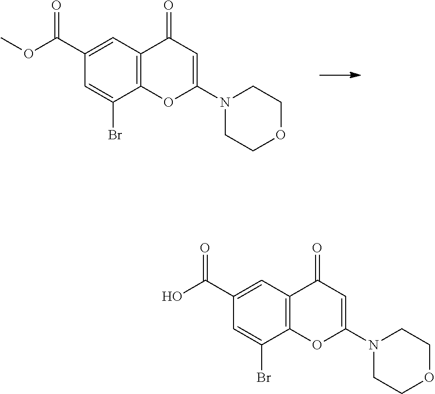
C12=C(C=C(C(=O)OC)C=C1Br)C(=O)C=C(N1CCOCC1)O2.C12=C(C=C(C(=O)O)C=C1Br)C(=O)C=C(N1CCOCC1)O2
